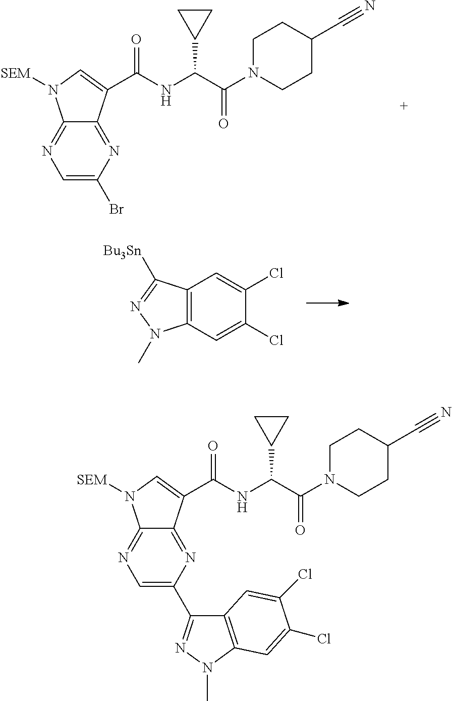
C1=C(Br)N=C2C(=N1)N([SEM])C=C2C(NC(C(N1CCC(C#N)CC1)=O)C1CC1)=O.C12=C(C=C(Cl)C(Cl)=C1)N(C)N=C2[Bu3Sn].C1=C(C2=NN(C)C3=C2C=C(Cl)C(Cl)=C3)N=C2C(=N1)N([SEM])C=C2C(NC(C(N1CCC(C#N)CC1)=O)C1CC1)=O
